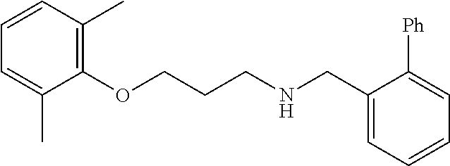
C1(OCCCNCC2=CC=CC=C2[Ph])=C(C)C=CC=C1C
